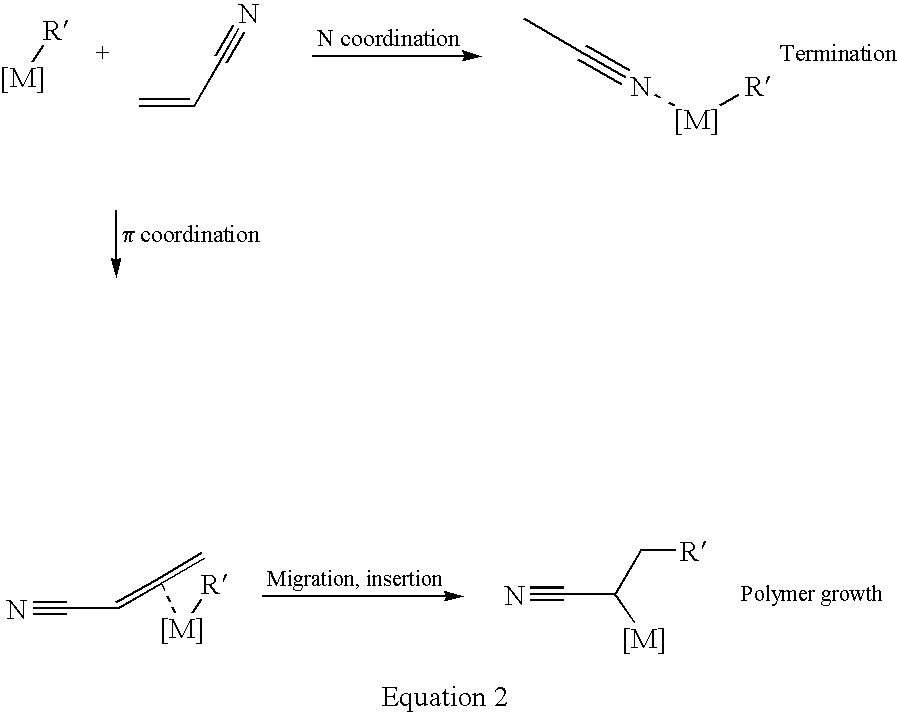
[R][[M]].C(#N)C=C.[[M]](N#CC)[R].[R][[M]]C(=C)=CC#N.C(C(C[R])[[M]])#N
